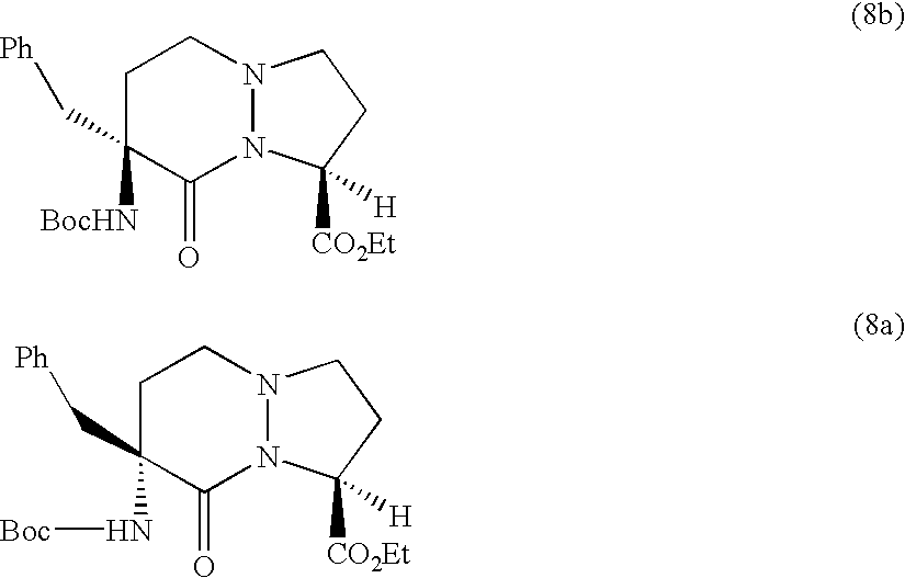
C1C(C[Ph])([BocHN])C(=O)N2N(C1)CCC2([H])[CO2Et].C1C(C[Ph])(N[Boc])C(=O)N2N(C1)CCC2([H])[CO2Et]
